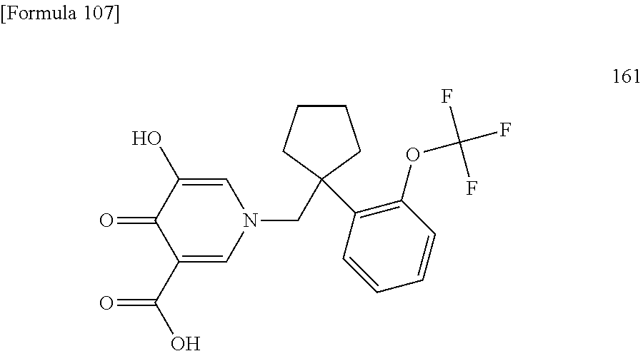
C1=C(O)C(=O)C(C(O)=O)=CN1CC1(C2=C(OC(F)(F)F)C=CC=C2)CCCC1
